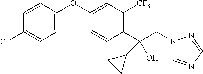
C1=C(OC2=CC([CF3])=C(C(CN3C=NC=N3)(O)C3CC3)C=C2)C=CC(Cl)=C1
